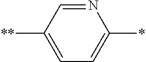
C1=C([**])C=NC(*)=C1
